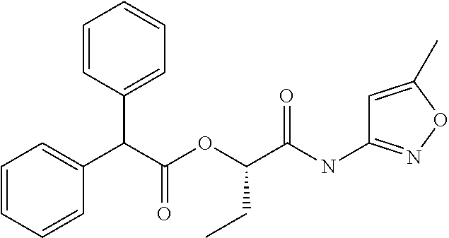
C1=CC=CC(C(C2=CC=CC=C2)C(OC(C(NC2=NOC(C)=C2)=O)CC)=O)=C1
